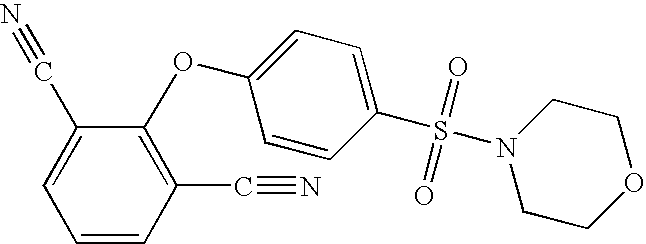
C1=C(C#N)C(OC2=CC=C(S(N3CCOCC3)(=O)=O)C=C2)=C(C#N)C=C1
